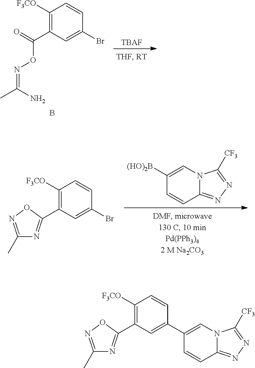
C1([F3CO])=C(C(=O)ON=C(C)N)C=C(Br)C=C1.B.[TBAF].C1([(HO)2B])=CN2C(=NN=C2[CF3])C=C1.C1([F3CO])=C(C2=NC(C)=NO2)C=C(Br)C=C1.C1([F3CO])=C(C2=NC(C)=NO2)C=C(C2=CN3C(=NN=C3[CF3])C=C2)C=C1
